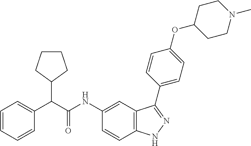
C1=CC=CC(C(C(NC2=CC3=C(C=C2)NN=C3C2=CC=C(OC3CCN(C)CC3)C=C2)=O)C2CCCC2)=C1
